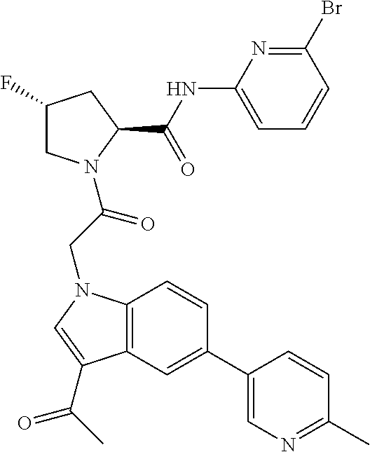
C12=C(C=C(C3=CN=C(C)C=C3)C=C1)C(C(C)=O)=CN2CC(=O)N1CC(F)CC1C(NC1=CC=CC(Br)=N1)=O
